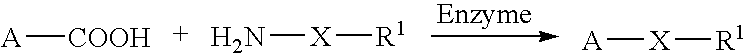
[COOH][A].N[X][R1].[A][X][R1]
